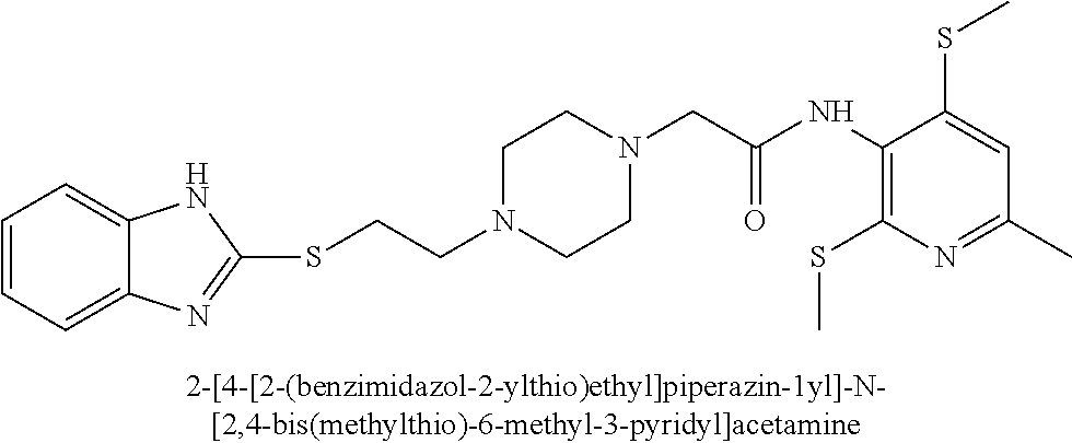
C1=CC=C2C(=C1)NC(SCCN1CCN(CC(NC3=C(SC)N=C(C)C=C3SC)=O)CC1)=N2
